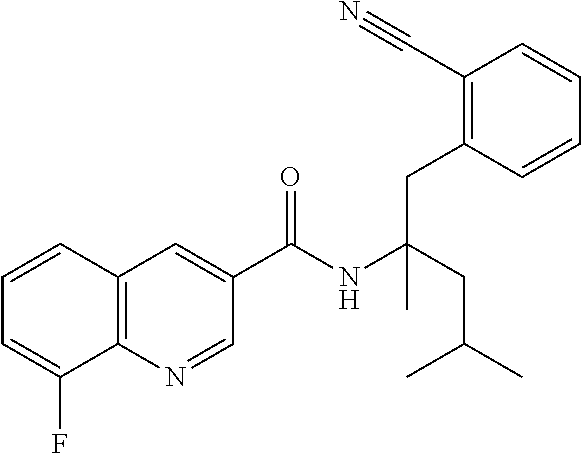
C1=CC2=C(C(F)=C1)N=CC(C(NC(CC(C)C)(CC1=C(C#N)C=CC=C1)C)=O)=C2
